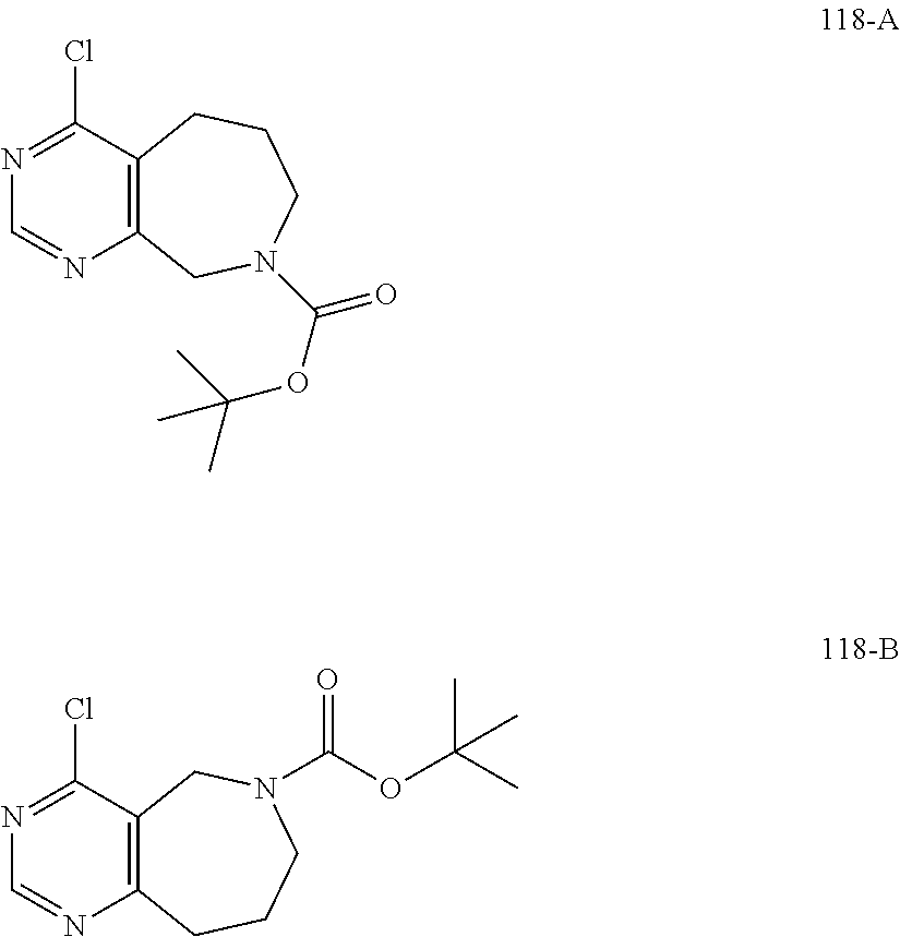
C1(Cl)=NC=NC2=C1CCCN(C(OC(C)(C)C)=O)C2.C1(Cl)=NC=NC2=C1CN(C(OC(C)(C)C)=O)CCC2
